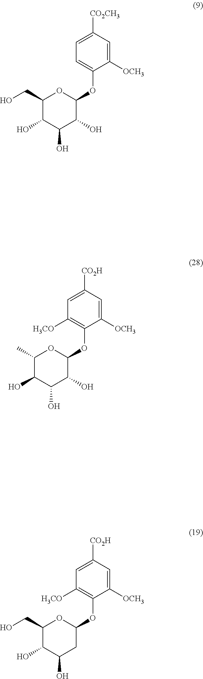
C1(CO)C(O)C(O)C(O)C(OC2=CC=C([CO2CH3])C=C2[OCH3])O1.C1(C)C(O)C(O)C(O)C(OC2=C([H3CO])C=C([CO2H])C=C2[OCH3])O1.C1(CO)C(O)C(O)CC(OC2=C([H3CO])C=C([CO2H])C=C2[OCH3])O1
